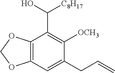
C12=C(OCO1)C(C(O)[C8H17])=C([OCH3])C(CC=C)=C2
